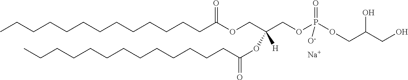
C(CCCCCCCCCCC(OCC(COP(OCC(CO)O)(=O)[O-])(OC(=O)CCCCCCCCCCCCC)[H])=O)CC.[Na]
